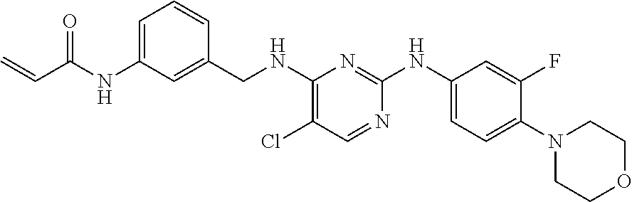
C1=C(NC(C=C)=O)C=C(CNC2=C(Cl)C=NC(NC3=CC=C(N4CCOCC4)C(F)=C3)=N2)C=C1
